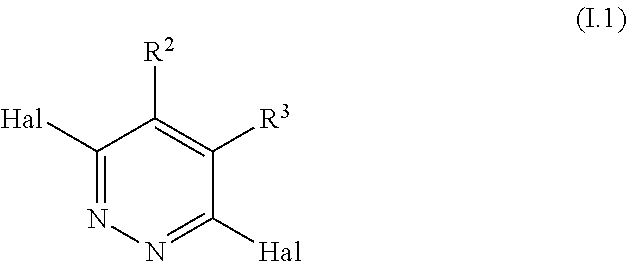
C1([Hal])=NN=C([Hal])C([R3])=C1[R2]
